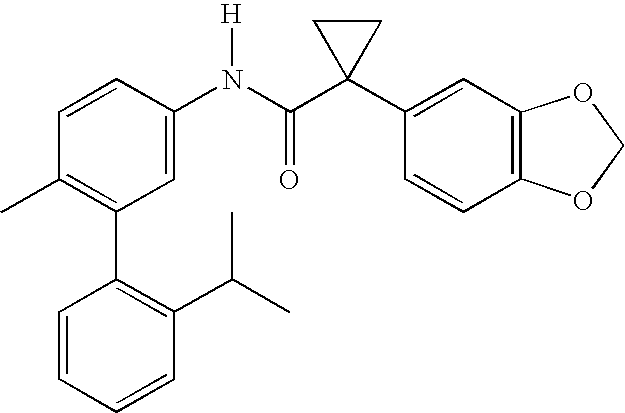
C1(N(C(C2(C3=CC4=C(C=C3)OCO4)CC2)=O)[H])=CC(C2=C(C(C)C)C=CC=C2)=C(C)C=C1
